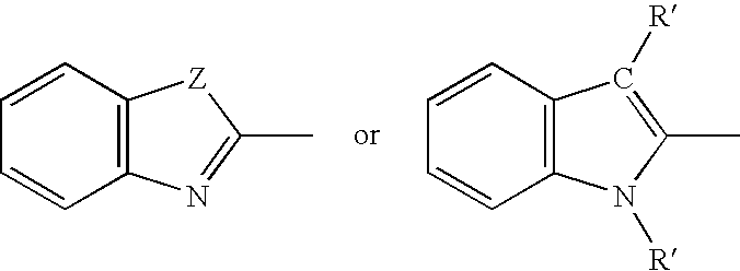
C12=C(C=CC=C1)[Z]C(C)=N2.C12=C(C=CC=C1)C([R])=C(C)N2[R]
